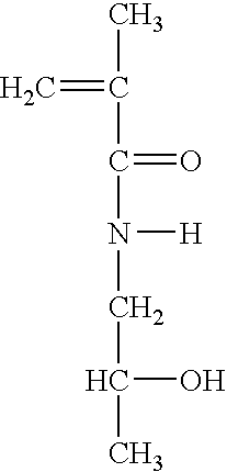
C(=C)(C(=O)N([H])CC(O)C)C
